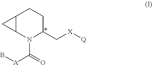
C12C(N(C(=O)[A]B)C(C[X][Q])CC1)C2
